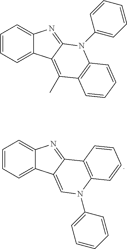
C1=CC=C2C(=C1)N=C1C2=CN(C2=CC=CC=C2)C2=C1C=CC=C2.C1=CC=C2C(=C1)N=C1C2=C(C)C2=C(N1C1=CC=CC=C1)C=CC=C2
